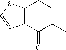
C12=C(C(=O)C(C)CC1)C=CS2
